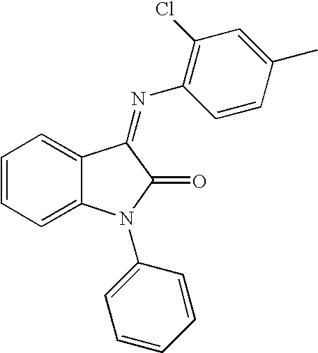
C1=CC=C2C(=C1)C(=NC1=C(Cl)C=C(C)C=C1)C(=O)N2C1=CC=CC=C1
